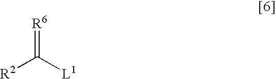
[R6]=C([R2])[L1]
